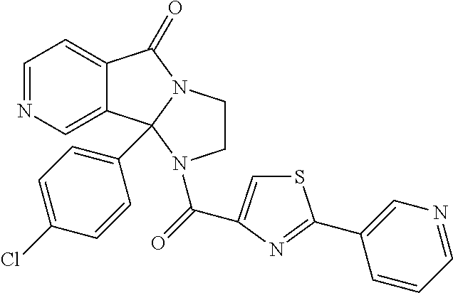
C1=NC=C2C(=C1)C(=O)N1CCN(C(=O)C3=CSC(C4=CN=CC=C4)=N3)C21C1=CC=C(Cl)C=C1
